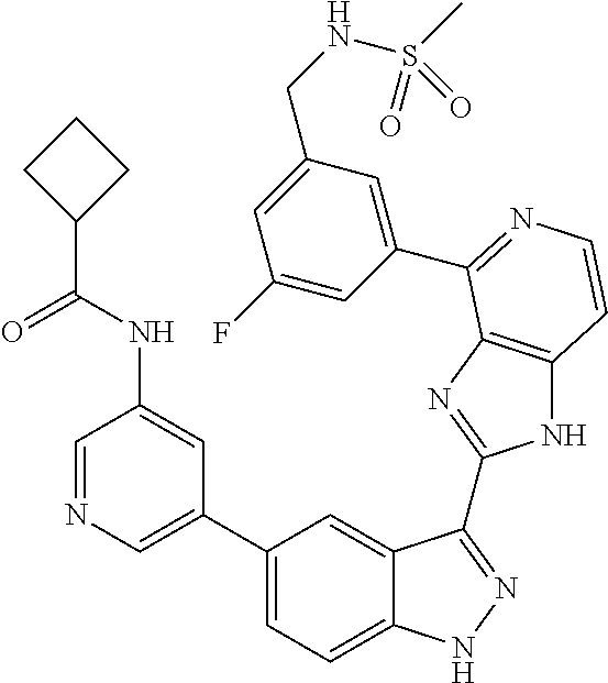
C1(C2=CN=CC(NC(C3CCC3)=O)=C2)=CC=C2C(=C1)C(C1=NC3=C(N1)C=CN=C3C1=CC(CNS(C)(=O)=O)=CC(F)=C1)=NN2
